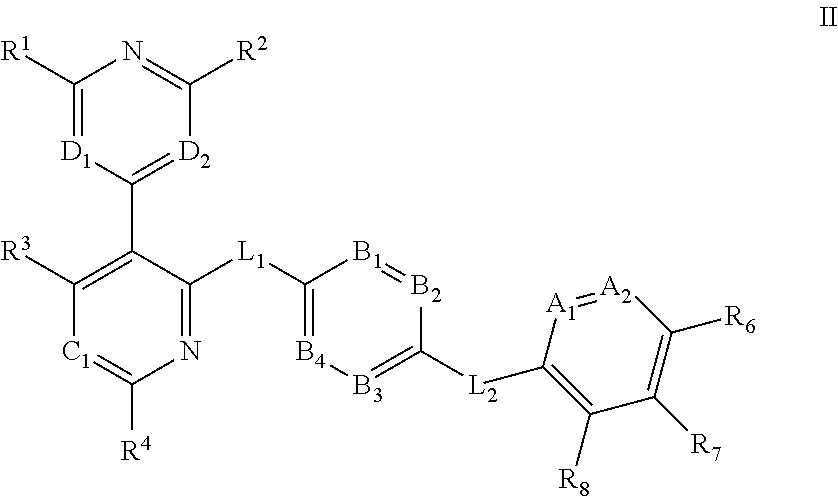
C1([R1])=[D1]C(C2=C([R3])[C1]=C([R4])N=C2[L1]C2=[B4][B3]=C([L2]C3=C([R8])C([R7])=C([R6])[A2]=[A1]3)[B2]=[B1]2)=[D2]C([R2])=N1
